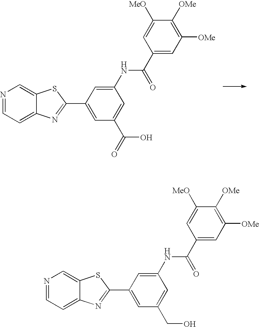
N1=CC=C2C(=C1)SC(C1=CC(C(=O)O)=CC(NC(=O)C3=CC([OMe])=C([OMe])C([MeO])=C3)=C1)=N2.N1=CC=C2C(=C1)SC(C1=CC(CO)=CC(NC(=O)C3=CC([OMe])=C([OMe])C([MeO])=C3)=C1)=N2
